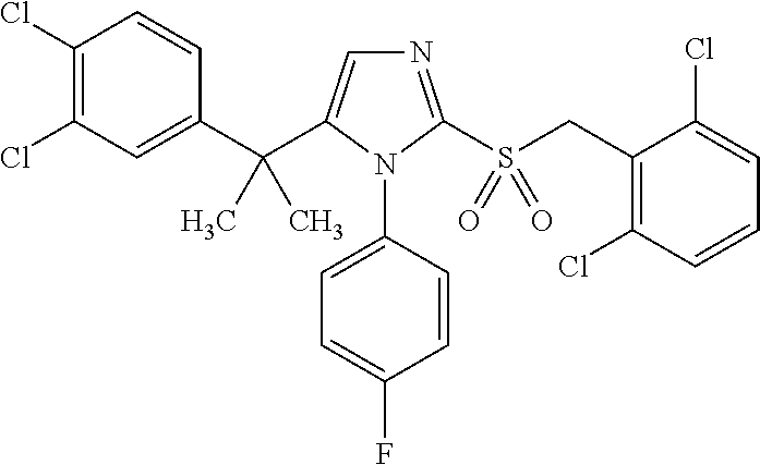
C1(C(C2=CN=C(S(CC3=C(Cl)C=CC=C3Cl)(=O)=O)N2C2=CC=C(F)C=C2)(C)C)=CC(Cl)=C(Cl)C=C1
